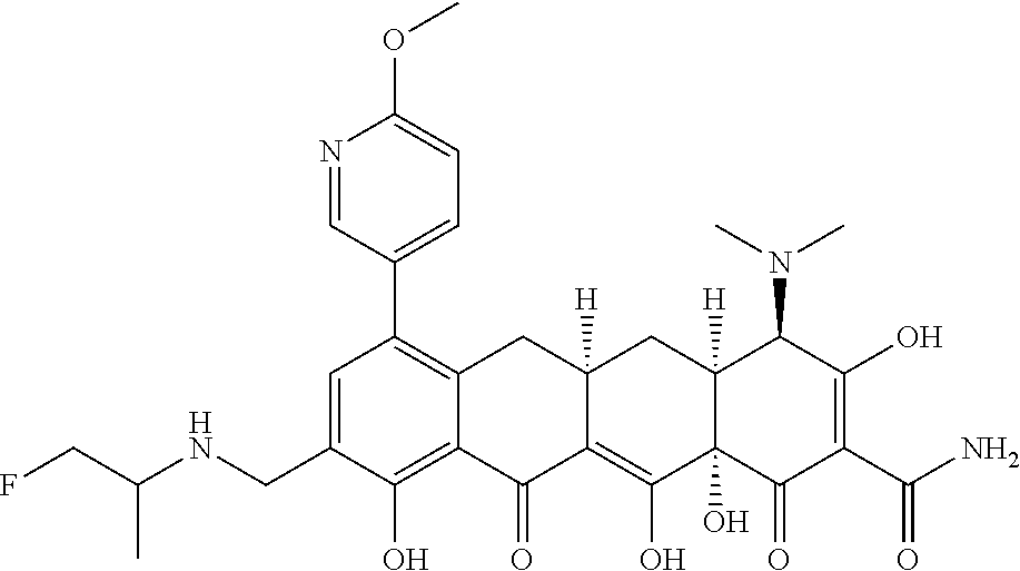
C1=C(CNC(CF)C)C(O)=C2C(=C1C1=CC=C(OC)N=C1)CC1([H])C(=C(O)C3(O)C([H])(C1)C(N(C)C)C(O)=C(C(N)=O)C3=O)C2=O
